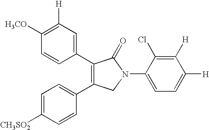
[CH3SO2]C1=CC=C(C2=C(C3=CC([H])=C([H3CO])C=C3)C(=O)N(C3=CC=C([H])C([H])=C3Cl)C2)C=C1
